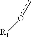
[R1]oc
